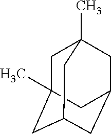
C1C2(C)CC3CC(CC1(C)C3)C2
